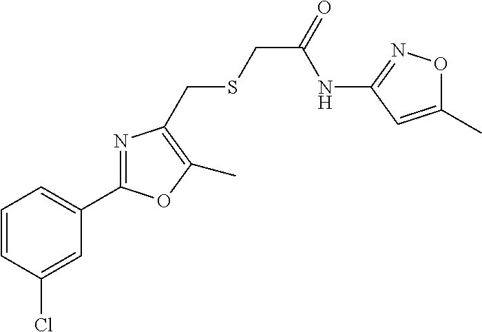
C1=CC(Cl)=CC(C2=NC(CSCC(=O)NC3=NOC(C)=C3)=C(C)O2)=C1
